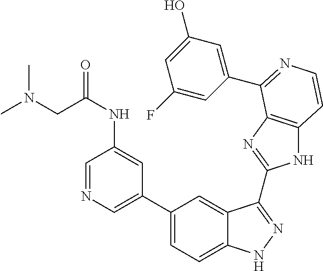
C1(C2=CC=C3C(=C2)C(C2=NC4=C(N2)C=CN=C4C2=CC(O)=CC(F)=C2)=NN3)=CN=CC(NC(CN(C)C)=O)=C1
